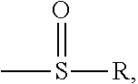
CS(=O)[R]
